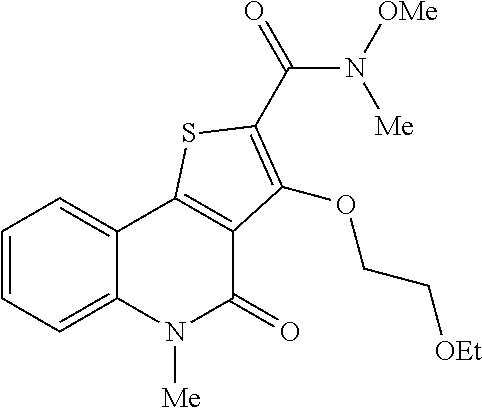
C1=CC=C2C(=C1)C1=C(C(=O)N2[Me])C(OCC[OEt])=C(C(=O)N([OMe])[Me])S1
